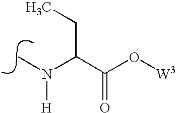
N(C)(C(C(O[W3])=O)CC)[H]
